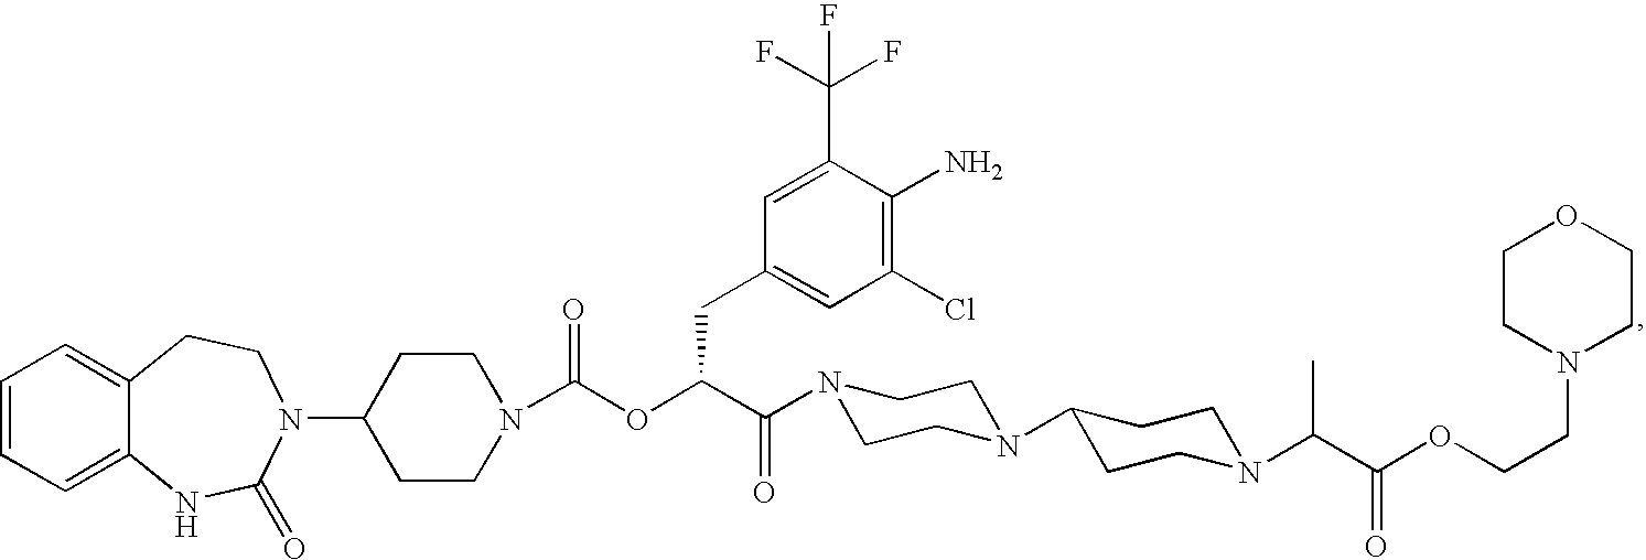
C1=CC=C2C(=C1)CCN(C1CCN(C(OC(C(=O)N3CCN(C4CCN(C(C(OCCN5CCOCC5)=O)C)CC4)CC3)CC3=CC(Cl)=C(N)C(C(F)(F)F)=C3)=O)CC1)C(=O)N2
